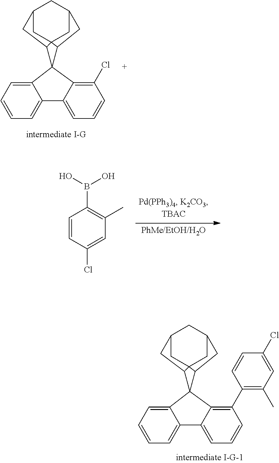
C1=CC=C2C(=C1)C1(C3=C(C4=C(C)C=C(Cl)C=C4)C=CC=C23)C2C34CC(CC(C3)C2)CC14.C1=CC=C2C(=C1)C1(C3=C(Cl)C=CC=C23)C2C34CC(CC(C3)C2)CC14.C1=CC(Cl)=CC(C)=C1B(O)O
